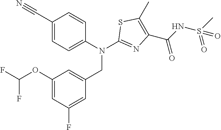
C1(N(C2=NC(C(=O)NS(C)(=O)=O)=C(C)S2)CC2=CC(OC(F)F)=CC(F)=C2)=CC=C(C#N)C=C1
